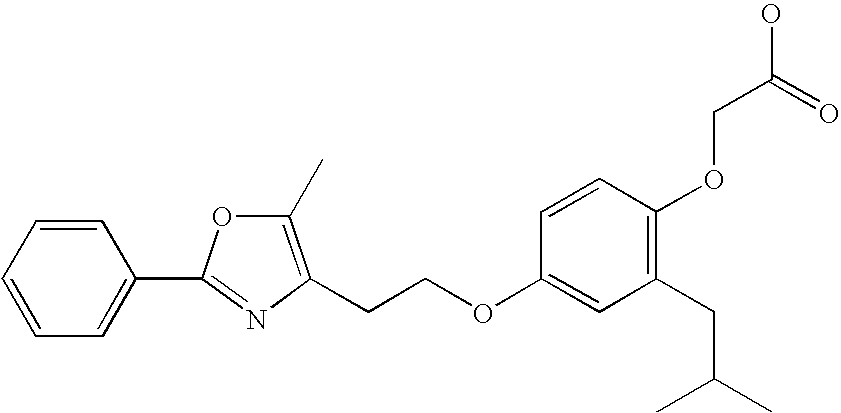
C1=CC=CC(C2=NC(CCOC3=CC(CC(C)C)=C(OCC(O)=O)C=C3)=C(C)O2)=C1
